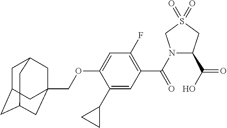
C1C2CC3CC(COC4=CC(F)=C(C(=O)N5C(C(=O)O)CS(=O)(=O)C5)C=C4C4CC4)(CC1C3)C2
